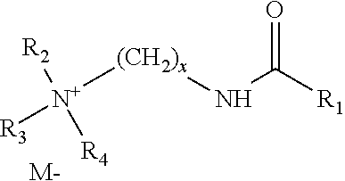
[R3][N+]([R2])([R4])[(CH2)x]NC([R1])=O.[M-]
